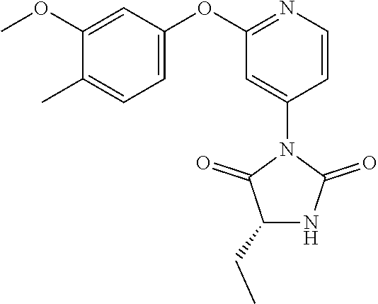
C1(OC2=CC=C(C)C(OC)=C2)=NC=CC(N2C(=O)NC(CC)C2=O)=C1
